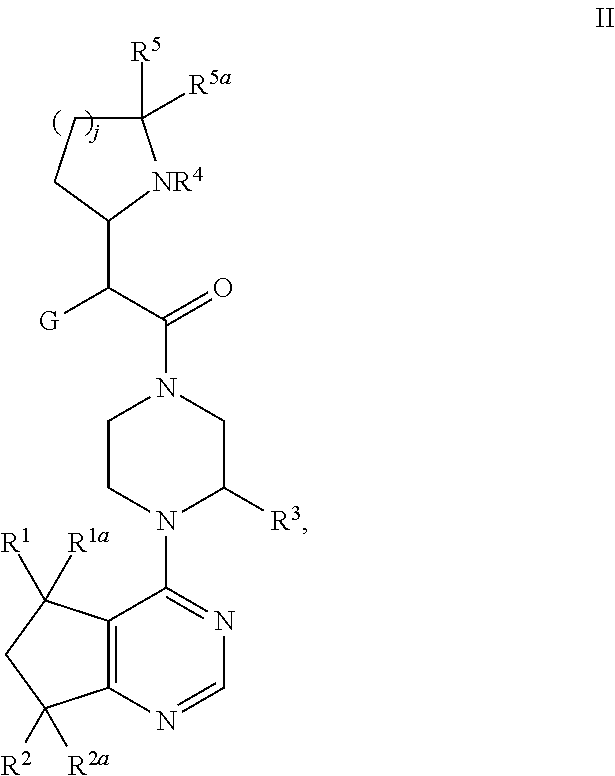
C12=C(N=CN=C1N1C([R3])CN(C(C([G])C3[NR4]C([R5a])([R5])CC3)=O)CC1)C([R2])([R2a])CC2([R1])[R1a]
